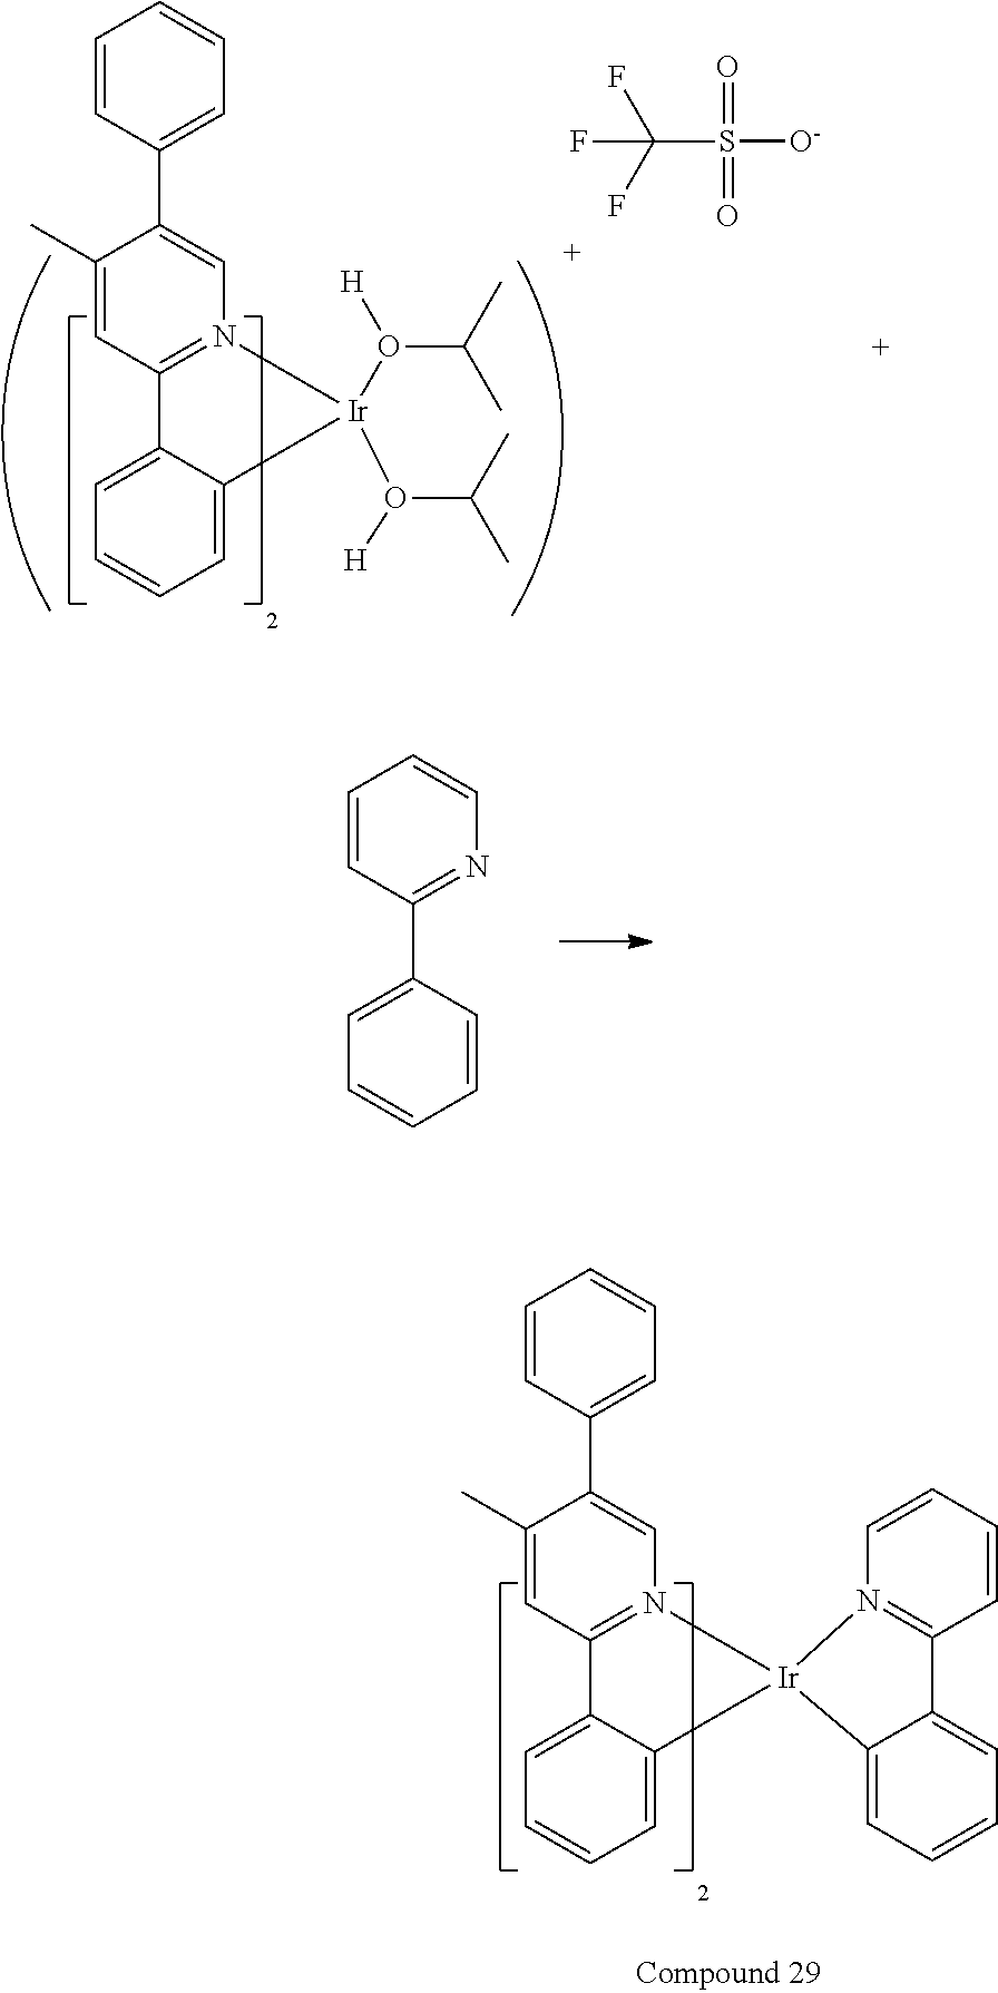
O=S(=O)([O-])C(F)(F)F.C1(C2=CC=CC=C2)=CN2=C(C=C1C)C1=CC=CC=C1[Ir]2(O([H])C(C)C)O([H])C(C)C.C1=CN=C(C2=CC=CC=C2)C=C1.C1(C2=CC=CC=C2)=CN2=C(C=C1C)C1=CC=CC=C1[Ir]21N2=C(C=CC=C2)C2=CC=CC=C12
